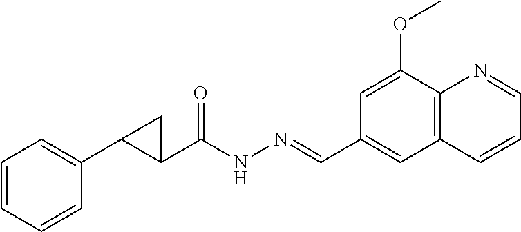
C1(C2C(C(NN=CC3=CC4=C(C(OC)=C3)N=CC=C4)=O)C2)=CC=CC=C1
